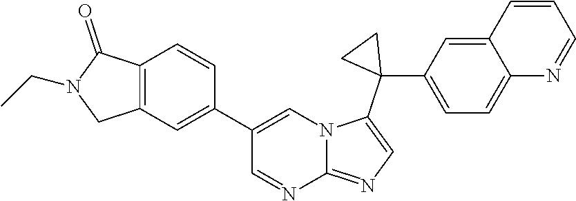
C12=C(C=C(C3=CN4C(=NC=C4C4(C5=CC=C6C(=C5)C=CC=N6)CC4)N=C3)C=C1)CN(CC)C2=O
